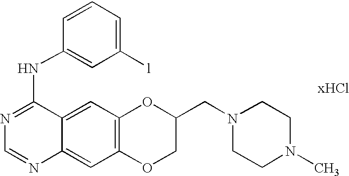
C1=NC2=CC3=C(C=C2C(NC2=CC([l])=CC=C2)=N1)OC(CN1CCN(C)CC1)CO3
